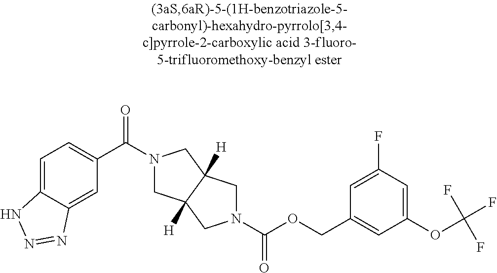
C1(C(=O)N2CC3([H])C([H])(C2)CN(C(OCC2=CC(OC(F)(F)F)=CC(F)=C2)=O)C3)=CC=C2C(=C1)N=NN2
